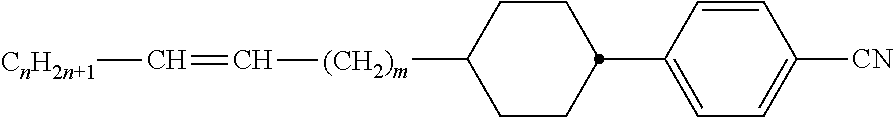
C1CC(C2=CC=C([CN])C=C2)CCC1[(CH2)m]C=C[CnH2n+1]
